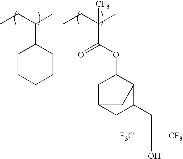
CCC(C)C1CCCCC1.CCC(C)(C(=O)OC1CC2CC(CC(O)([CF3])[F3C])C1C2)[CF3]
